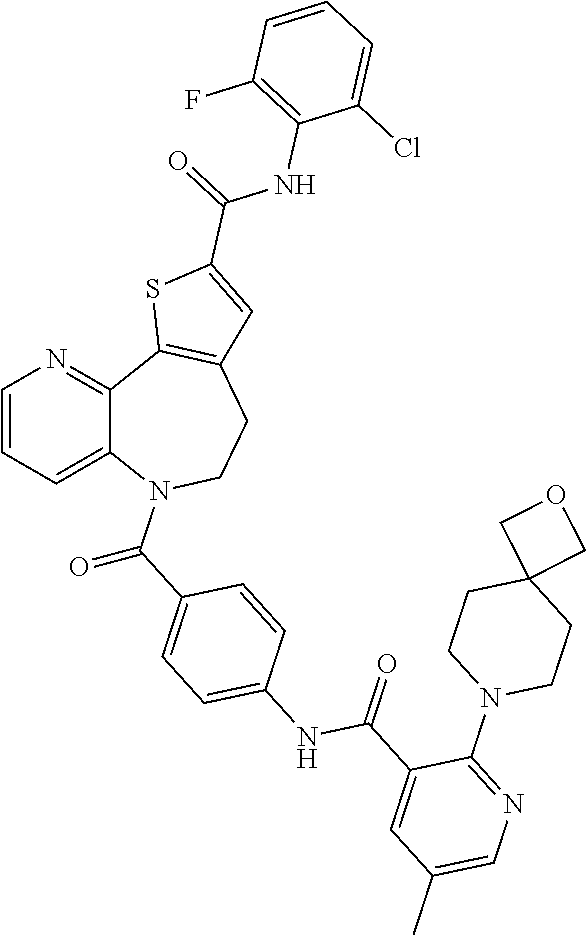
C(=O)(C1=CC=C(NC(=O)C2=CC(C)=CN=C2N2CCC3(CC2)COC3)C=C1)N1C2=CC=CN=C2C2=C(CC1)C=C(C(NC1=C(F)C=CC=C1Cl)=O)S2
